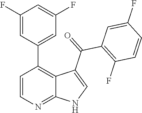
C1=CN=C2C(=C1C1=CC(F)=CC(F)=C1)C(C(C1=C(F)C=CC(F)=C1)=O)=CN2
